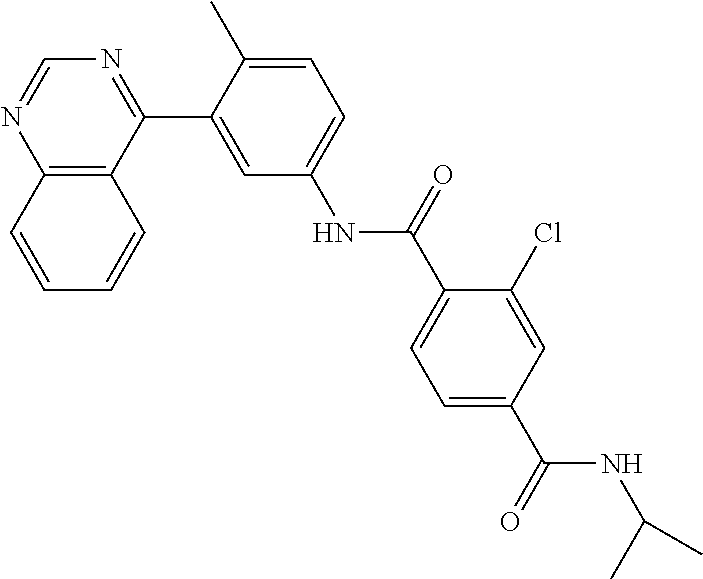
C12=C(C(C3=CC(NC(C4=CC=C(C(NC(C)C)=O)C=C4Cl)=O)=CC=C3C)=NC=N1)C=CC=C2
